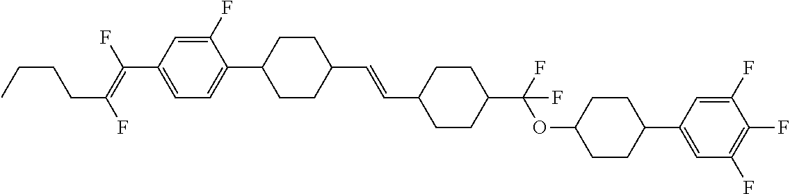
C1=C(F)C(C2CCC(C=CC3CCC(C(OC4CCC(C5=CC(F)=C(F)C(F)=C5)CC4)(F)F)CC3)CC2)=CC=C1C(=C(F)CCCC)F
